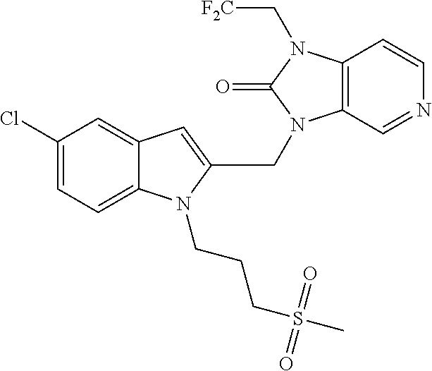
C1(Cl)=CC=C2C(=C1)C=C(CN1C3=C(C=CN=C3)N(C[F2C])C1=O)N2CCCS(=O)(=O)C
